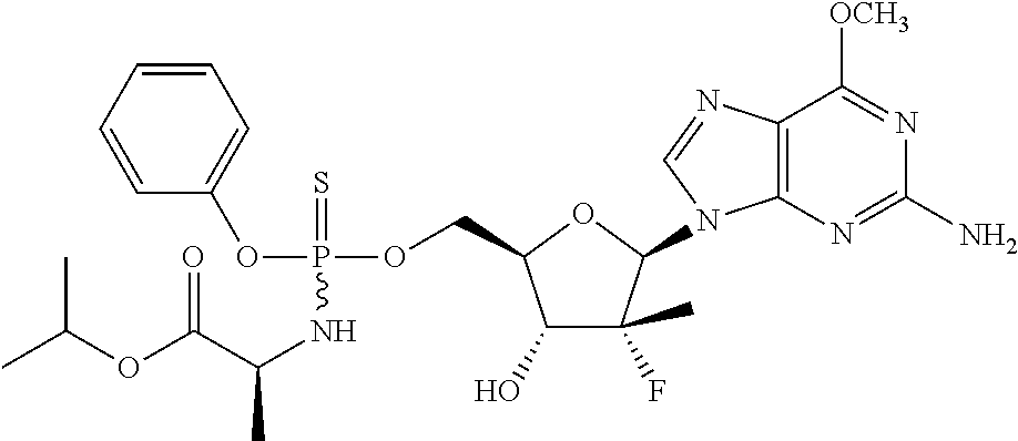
C1(O)C(C)(F)C(N2C3=C(N=C2)C([OCH3])=NC(N)=N3)OC1COP(OC1=CC=CC=C1)(=S)NC(C)C(OC(C)C)=O
